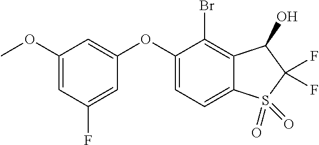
O(C1=CC(OC)=CC(F)=C1)C1=CC=C2C(=C1Br)C(O)C(F)(F)S2(=O)=O
